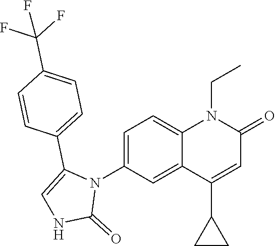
N1(C2=CC=C3C(=C2)C(C2CC2)=CC(=O)N3CC)C(C2=CC=C(C(F)(F)F)C=C2)=CNC1=O
